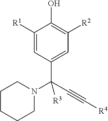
C1([R1])=CC(C(C#C[R4])(N2CCCCC2)[R3])=CC([R2])=C1O
